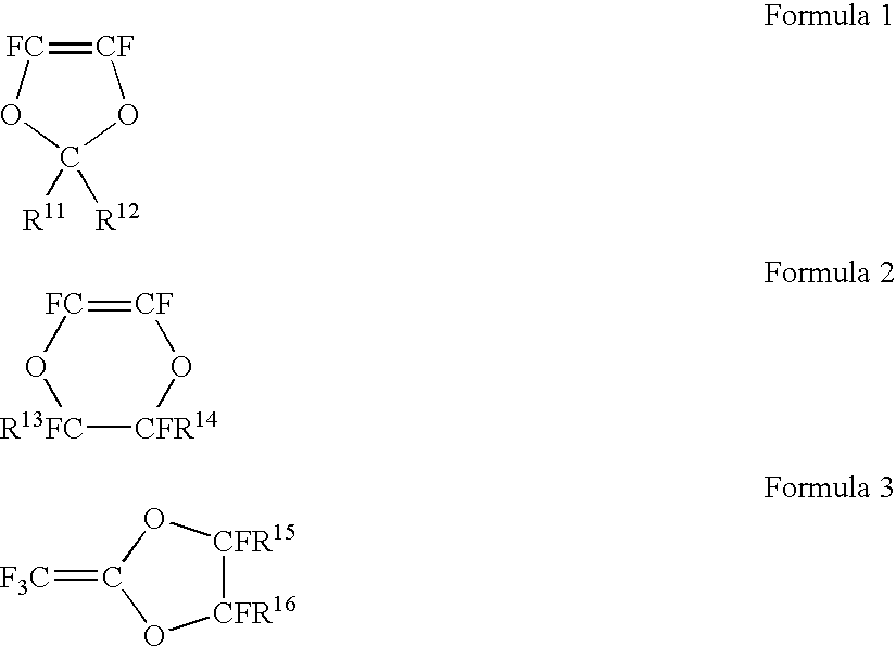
[CF]1=[FC]OC([R11])([R12])O1.[R13FC]1[CFR14]O[CF]=[FC]O1.[CFR16]1[CFR15]OC(=[F3C])O1
